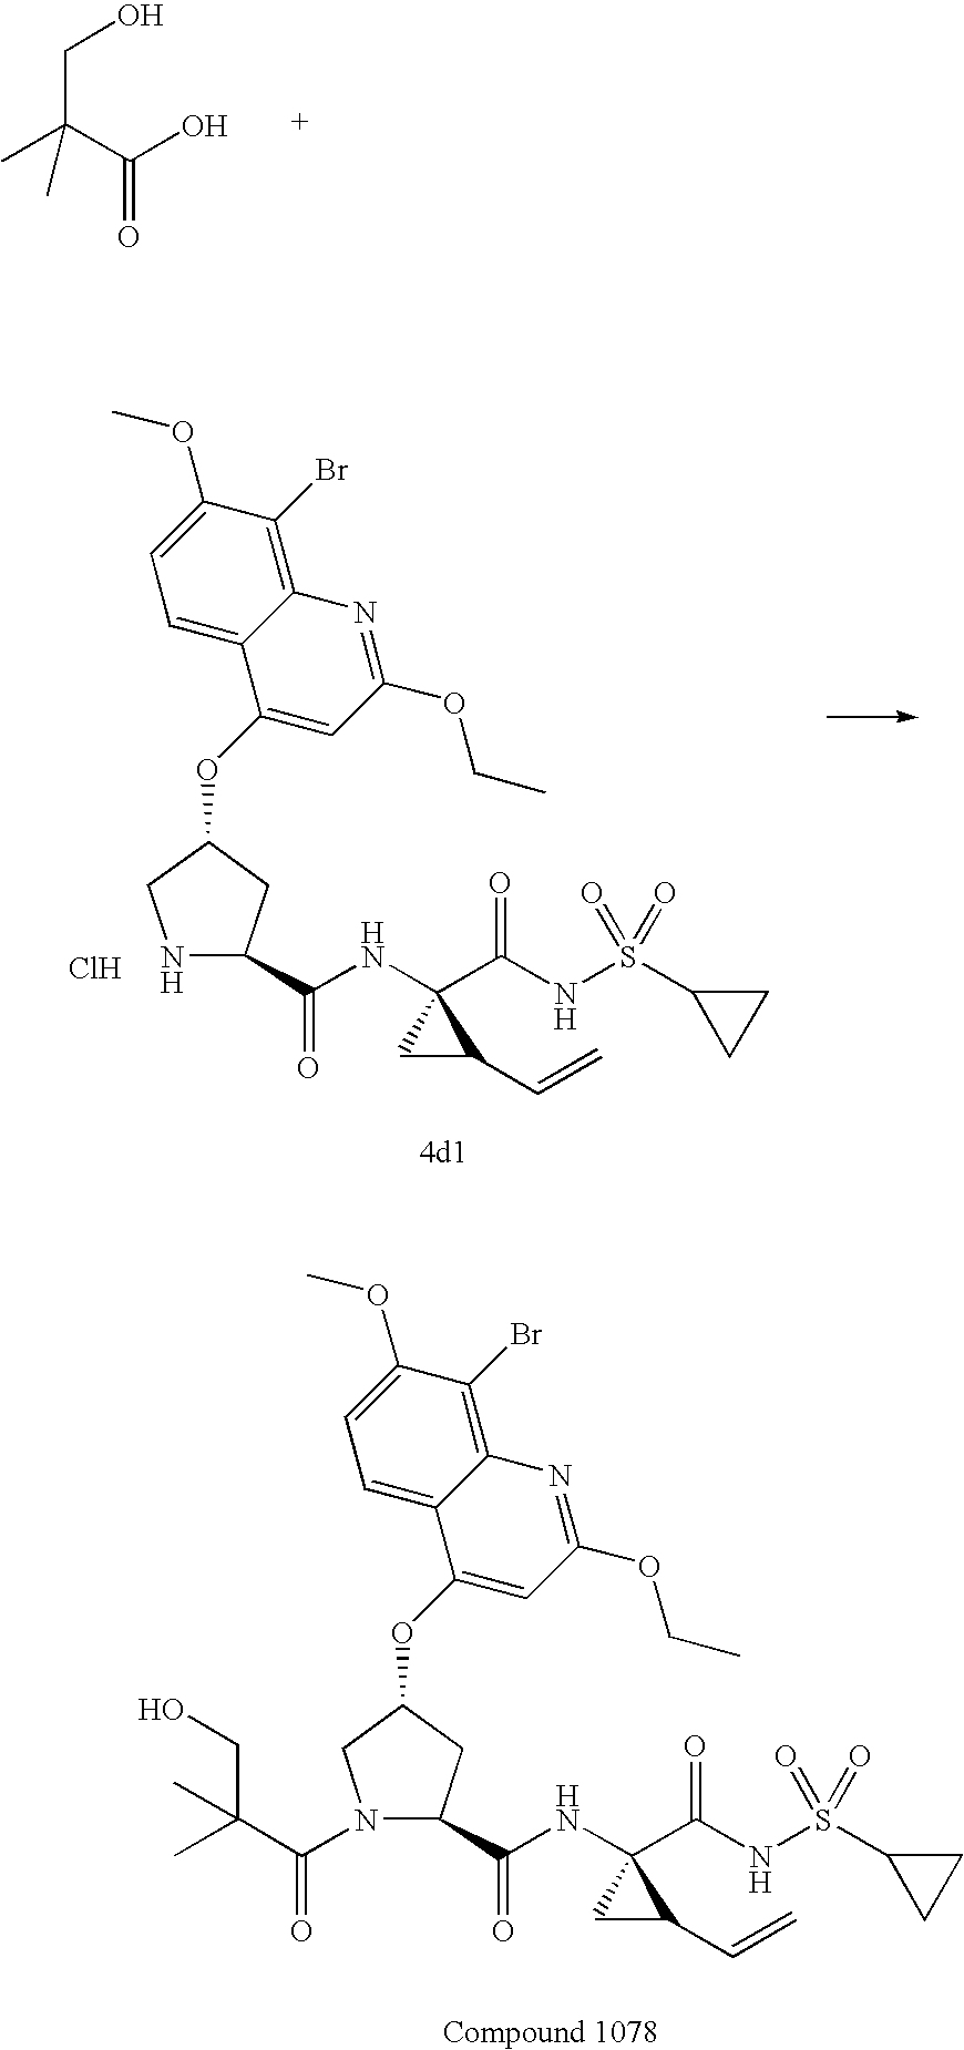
CC(C(=O)O)(CO)C.C(=O)(C1(NC(C2NCC(OC3=CC(OCC)=NC4=C(Br)C(OC)=CC=C43)C2)=O)C(C=C)C1)NS(=O)(=O)C1CC1.Cl.C(=O)(C1(NC(C2N(C(C(C)(CO)C)=O)CC(OC3=CC(OCC)=NC4=C(Br)C(OC)=CC=C43)C2)=O)C(C=C)C1)NS(=O)(=O)C1CC1
